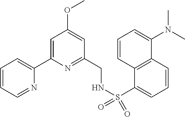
C1=CC=NC(C2=CC(OC)=CC(CNS(=O)(=O)C3=CC=CC4=C3C=CC=C4N(C)C)=N2)=C1
